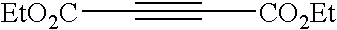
[EtO2C]C#C[CO2Et]
